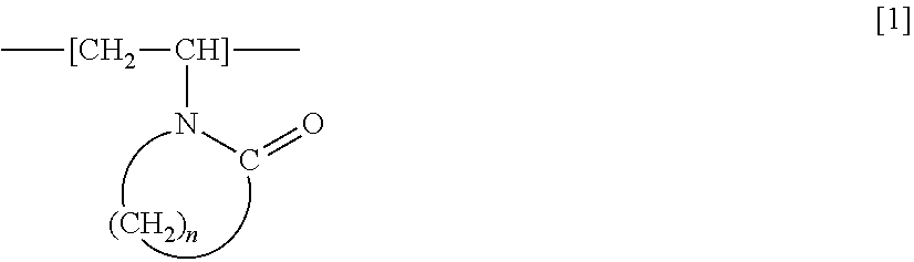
C[[CH2][CH]](C)NC=O
